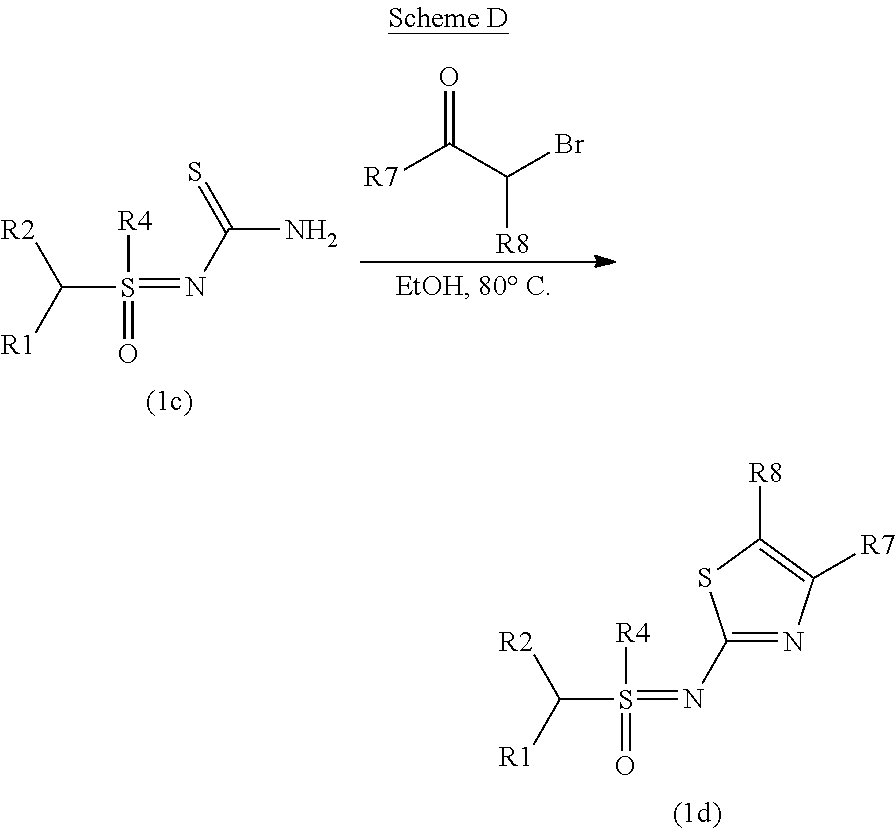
C(S(=NC(N)=S)([R4])=O)([R2])[R1].[R7]C(C(Br)[R8])=O.C(S(=NC1=NC([R7])=C([R8])S1)([R4])=O)([R2])[R1]
